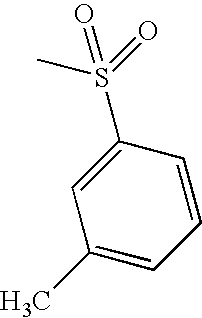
C1=CC(S(=O)(C)=O)=CC(C)=C1
